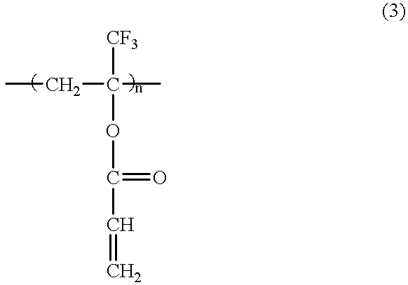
CCC(C)([CF3])OC(=O)C=C
